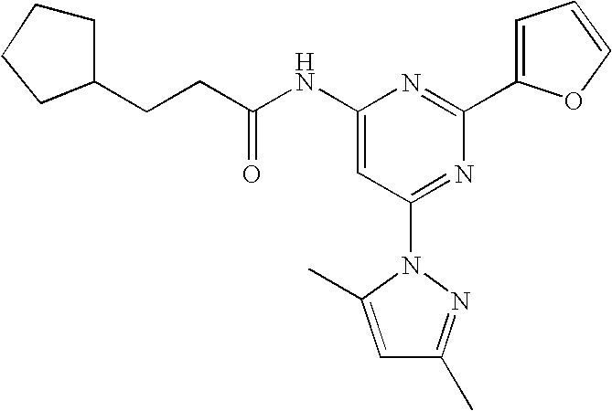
N(C1=CC(N2N=C(C)C=C2C)=NC(C2=CC=CO2)=N1)C(CCC1CCCC1)=O
